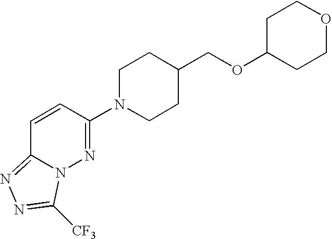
C1=CC(N2CCC(COC3CCOCC3)CC2)=NN2C1=NN=C2[CF3]
